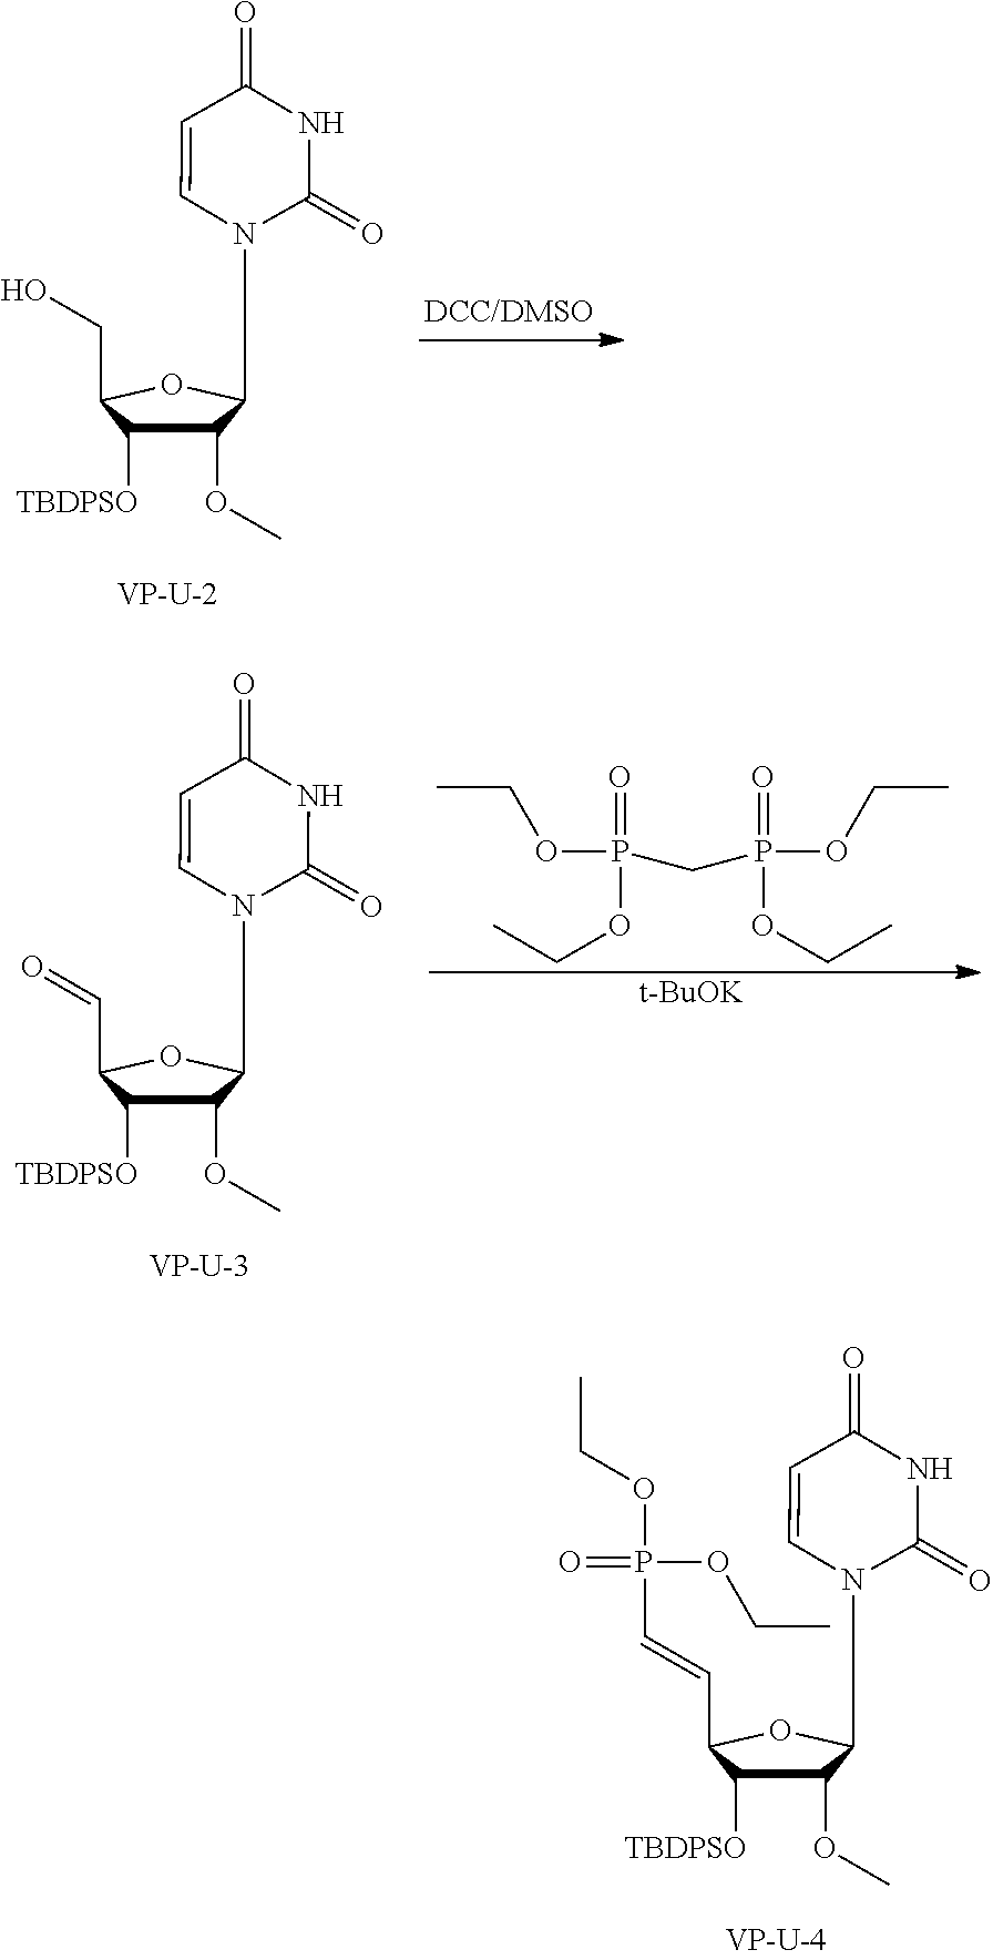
C1=CC(=O)NC(=O)N1C1C(OC)C([TBDPSO])C(CO)O1.C1=CC(=O)NC(=O)N1C1C(OC)C([TBDPSO])C(C=O)O1.CCOP(=O)(OCC)CP(OCC)(=O)OCC.[t-BuOK].C1=CC(=O)NC(=O)N1C1C(OC)C([TBDPSO])C(C=CP(OCC)(=O)OCC)O1
